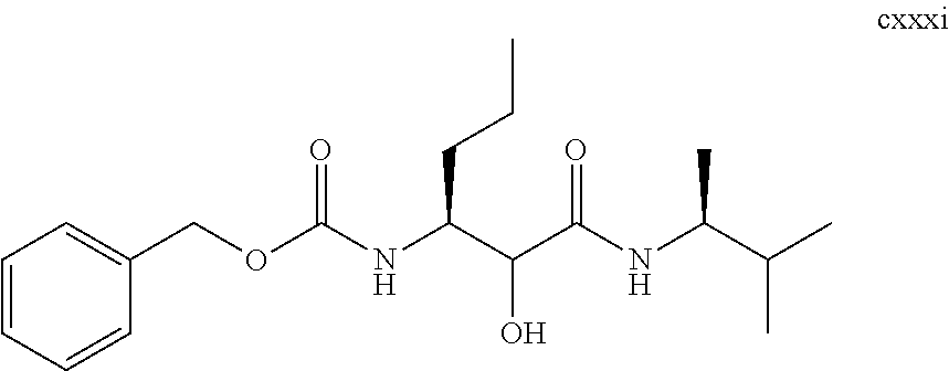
N(C(C(C(NC(C(C)C)C)=O)O)CCC)C(OCC1=CC=CC=C1)=O
